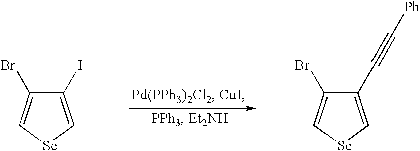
C1(I)=C[Se]C=C1Br.C1(C#C[Ph])=C[Se]C=C1Br
